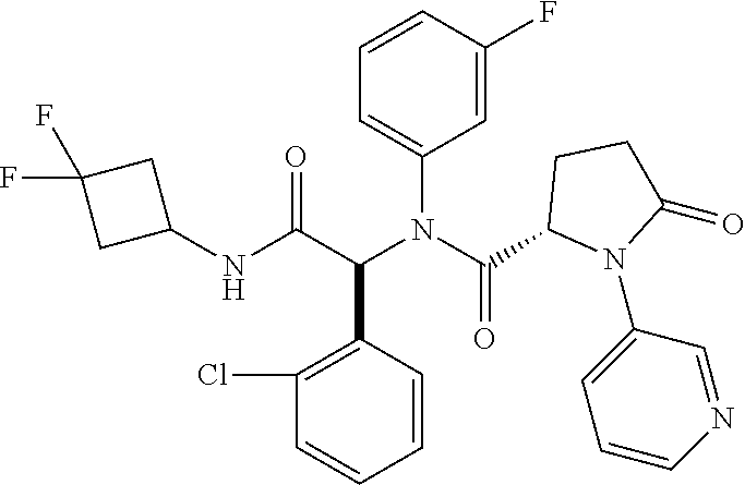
C1=CC(F)=CC(N(C(C2N(C3=CC=CN=C3)C(=O)CC2)=O)C(C(NC2CC(F)(F)C2)=O)C2=C(Cl)C=CC=C2)=C1
